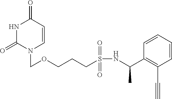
N1C(=O)N(COCCCS(NC(C2=C(C#C)C=CC=C2)C)(=O)=O)C=CC1=O
